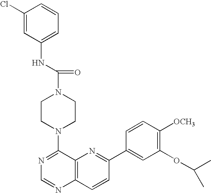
C12=C(C=CC(C3=CC(OC(C)C)=C([OCH3])C=C3)=N1)N=CN=C2N1CCN(C(=O)NC2=CC=CC(Cl)=C2)CC1
